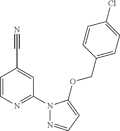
C1=CN=C(N2N=CC=C2OCC2=CC=C(Cl)C=C2)C=C1C#N
